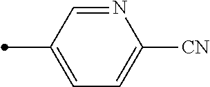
N1=CC(C)=CC=C1[CN]
